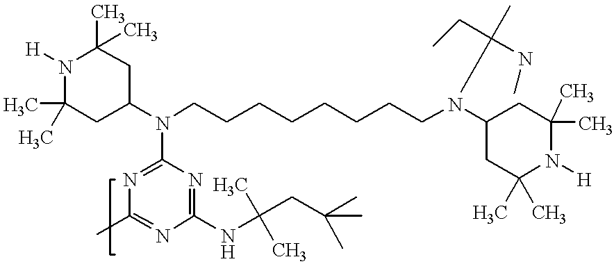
CC1(C)CC(N(CCCCCCCCN(C2CC(C)(C)N([H])C(C)(C)C2)C(CC)(NC)C)C2=NC(C)=NC(NC(CC(C)(C)C)(C)C)=N2)CC(C)(C)N1[H]
